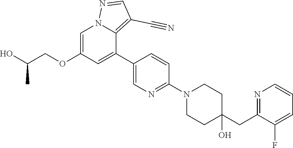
C1=C(OCC(O)C)C=C(C2=CN=C(N3CCC(CC4=NC=CC=C4F)(O)CC3)C=C2)C2=C(C#N)C=NN12
